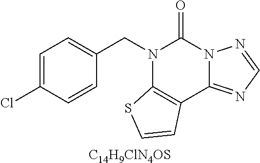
C1=C(Cl)C=CC(CN2C3=C(C4=NC=NN4C2=O)C=CS3)=C1.[C14H9ClN4OS]
